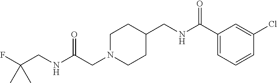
C1N(CC(NCC(F)(C)C)=O)CCC(CNC(C2=CC=CC(Cl)=C2)=O)C1
